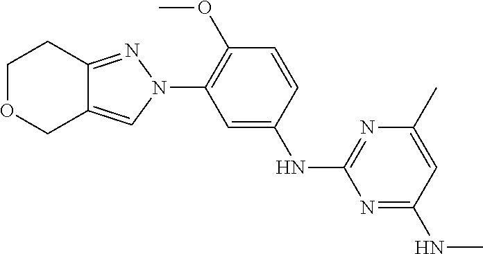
C1=CC(OC)=C(N2N=C3C(=C2)COCC3)C=C1NC1=NC(C)=CC(NC)=N1
